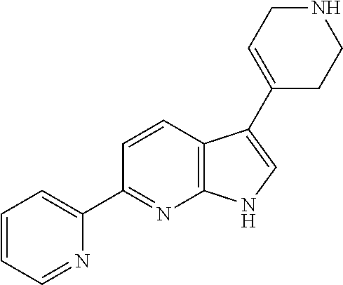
C12=C(C=CC(C3=CC=CC=N3)=N1)C(C1=CCNCC1)=CN2
